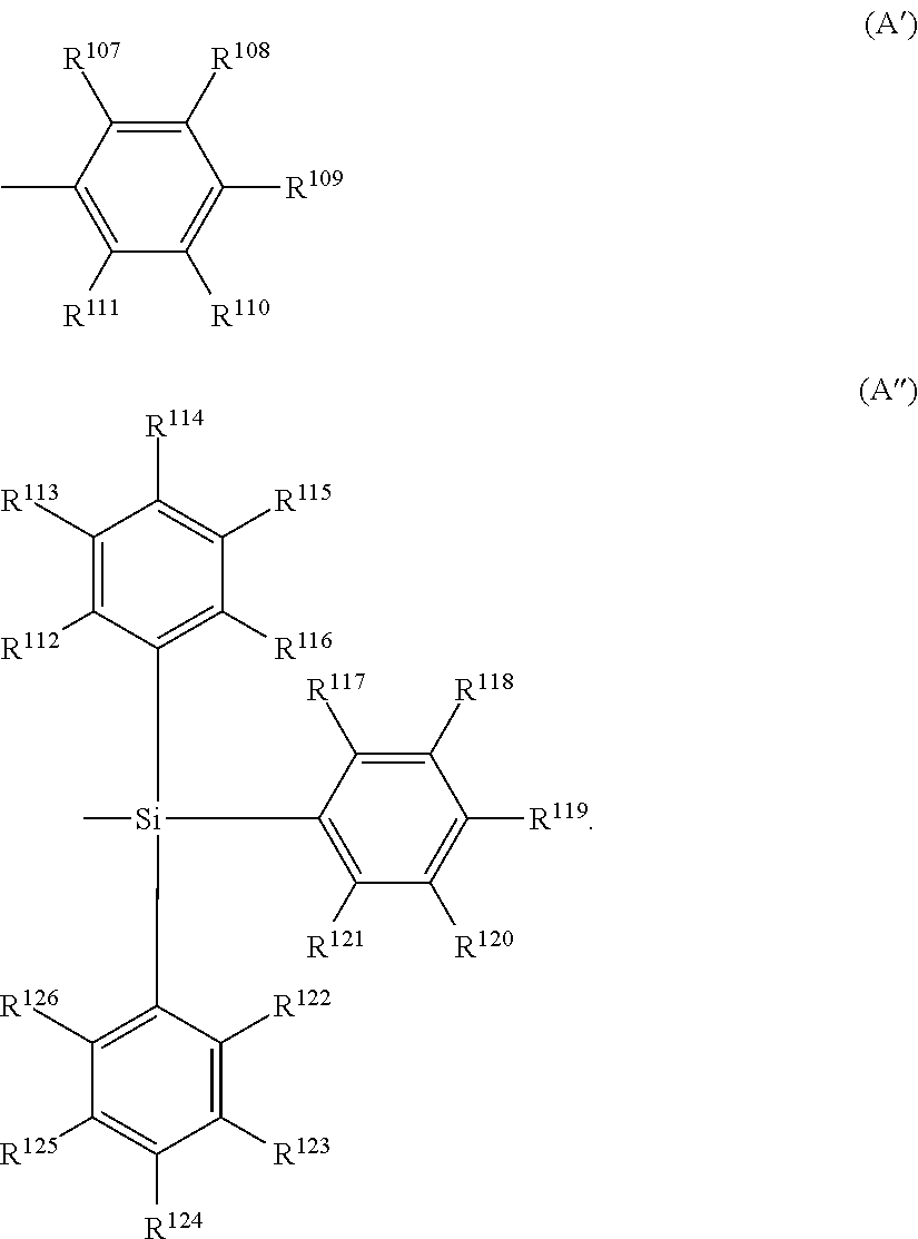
C1([R108])=C([R107])C(C)=C([R111])C([R110])=C1[R109].C1([R118])=C([R117])C([Si](C)(C2=C([R116])C([R115])=C([R114])C([R113])=C2[R112])C2=C([R126])C([R125])=C([R124])C([R123])=C2[R122])=C([R121])C([R120])=C1[R119]
